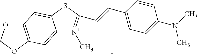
C12=C(OCO1)C=C1C(=C2)SC(C=CC2=CC=C(N(C)C)C=C2)=[N+]1C.[I-]
